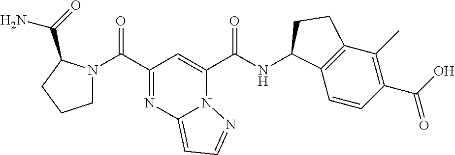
C1N(C(C2=NC3=CC=NN3C(C(NC3C4=C(C(C)=C(C(O)=O)C=C4)CC3)=O)=C2)=O)C(C(=O)N)CC1
